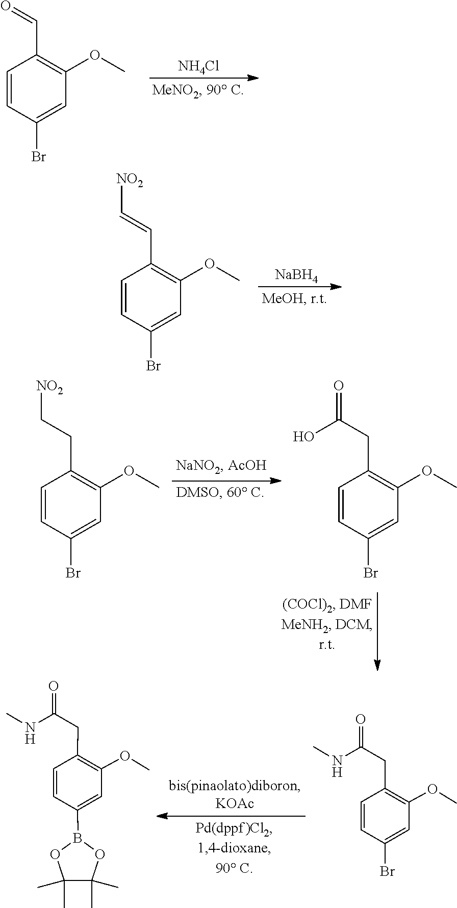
[NH4Cl].C1(C=O)=C(OC)C=C(Br)C=C1.[NaBH4].C1=CC(Br)=CC(OC)=C1C=C[NO2].C1=CC(Br)=CC(OC)=C1CC(O)=O.C1=CC(Br)=CC(OC)=C1CC[NO2].C1=CC(B2OC(C)(C)C(C)(C)O2)=CC(OC)=C1CC(NC)=O.C1=CC(CC(NC)=O)=C(OC)C=C1Br
